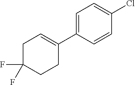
C1=C(Cl)C=CC(C2=CCC(F)(F)CC2)=C1
